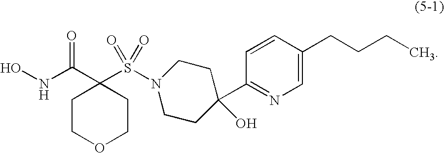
ONC(C1(S(N2CCC(O)(C3=NC=C(CCCC)C=C3)CC2)(=O)=O)CCOCC1)=O
